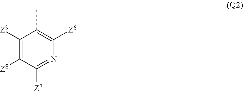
C1([Z9])=C([Z8])C([Z7])=NC([Z6])=C1C
